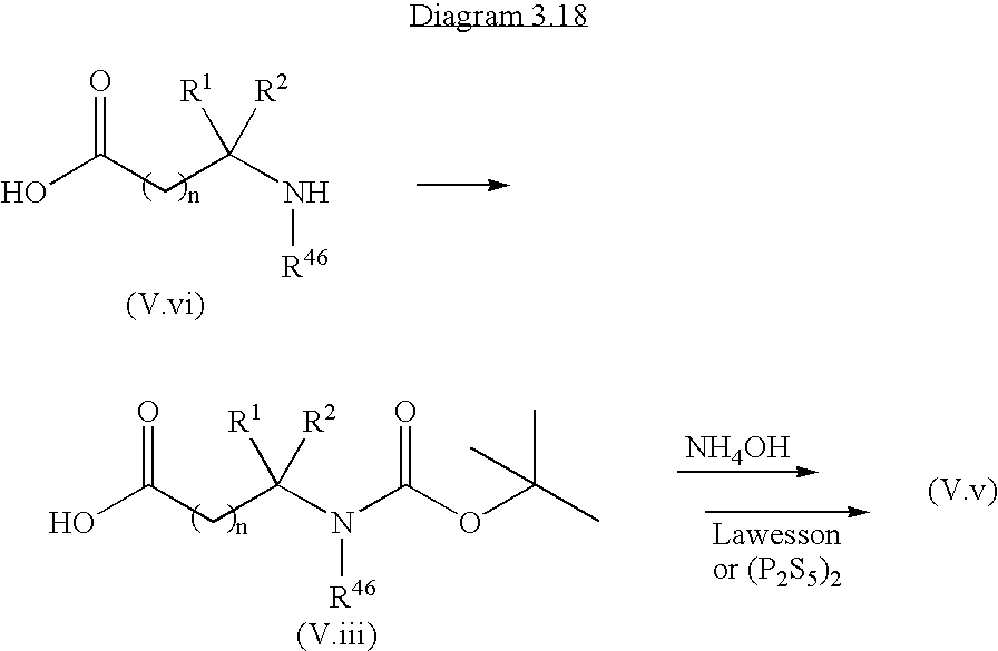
OC(CC(N[R46])([R1])[R2])=O.OC(CC(N([R46])C(OC(C)(C)C)=O)([R1])[R2])=O.[NH4OH]
